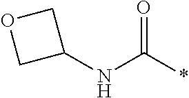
N(C(*)=O)C1COC1
